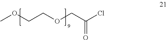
O(CC(=O)Cl)CCOC
